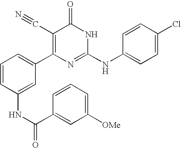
C1(NC(C2=CC([OMe])=CC=C2)=O)=CC(C2=C(C#N)C(=O)NC(NC3=CC=C(Cl)C=C3)=N2)=CC=C1
